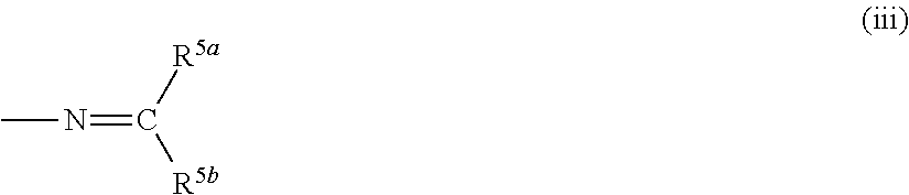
[R5a]C([R5b])=NC
